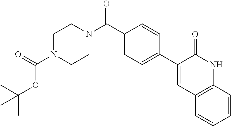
C1(C(N2CCN(C(=O)OC(C)(C)C)CC2)=O)=CC=C(C2=CC3=C(NC2=O)C=CC=C3)C=C1
